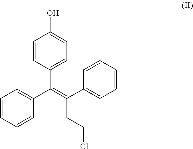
C1=CC(C(C2=CC=CC=C2)=C(CCCl)C2=CC=CC=C2)=CC=C1O
